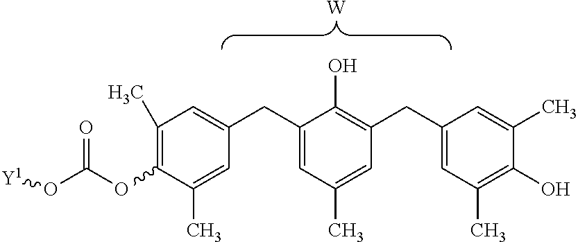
C1(C)=C(OC(O[Y1])=O)C(C)=CC(CC2=CC(C)=CC(CC3=CC(C)=C(O)C(C)=C3)=C2O)=C1.[W]
